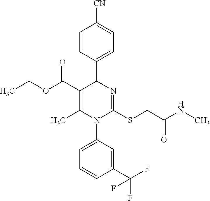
C1=CC(C2C(C(OCC)=O)=C(C)N(C3=CC=CC(C(F)(F)F)=C3)C(SCC(NC)=O)=N2)=CC=C1[CN]
